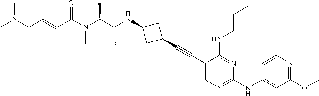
C1(C#CC2=CN=C(NC3=CC(OC)=NC=C3)N=C2NCCC)CC(NC(=O)C(N(C)C(=O)C=CCN(C)C)C)C1
